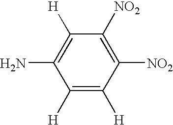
C1([H])=C([H])C([NO2])=C([NO2])C([H])=C1N
